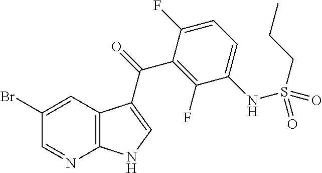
C12=C(C=C(Br)C=N1)C(C(=O)C1=C(F)C(NS(CCC)(=O)=O)=CC=C1F)=CN2
